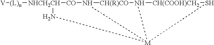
[V][(L)n][NHCH2CH]1[CO]N2[CH(R)CO]N3[CH(COOH)CH2]S[M]23N1
